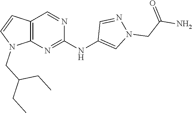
C12=C(N=C(NC3=CN(CC(N)=O)N=C3)N=C1)N(CC(CC)CC)C=C2
